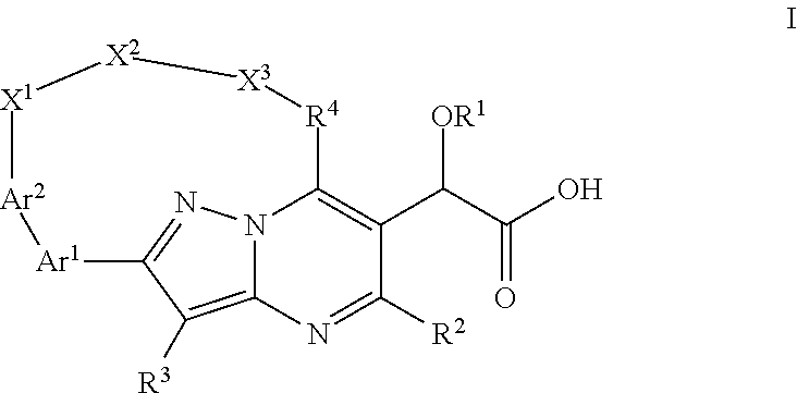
[Ar1]1C2=NN3C(=C2[R3])N=C([R2])C(C(C(O)=O)[OR1])=C3[R4][X3][X2][X1][Ar2]1
